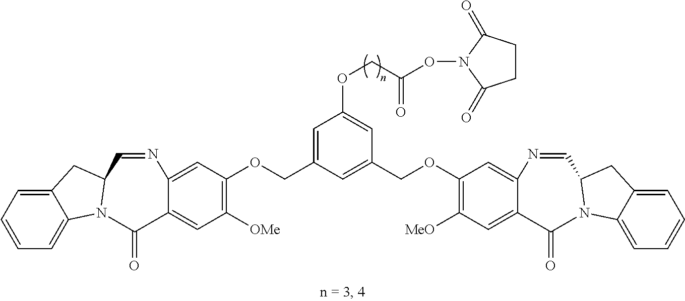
C12=CC=CC=C1N1C(C2)C=NC2=CC(OCC3=CC(OCC(ON4C(=O)CCC4=O)=O)=CC(COC4=C([MeO])C=C5C(=C4)N=CC4N(C6=CC=CC=C6C4)C5=O)=C3)=C([OMe])C=C2C1=O
